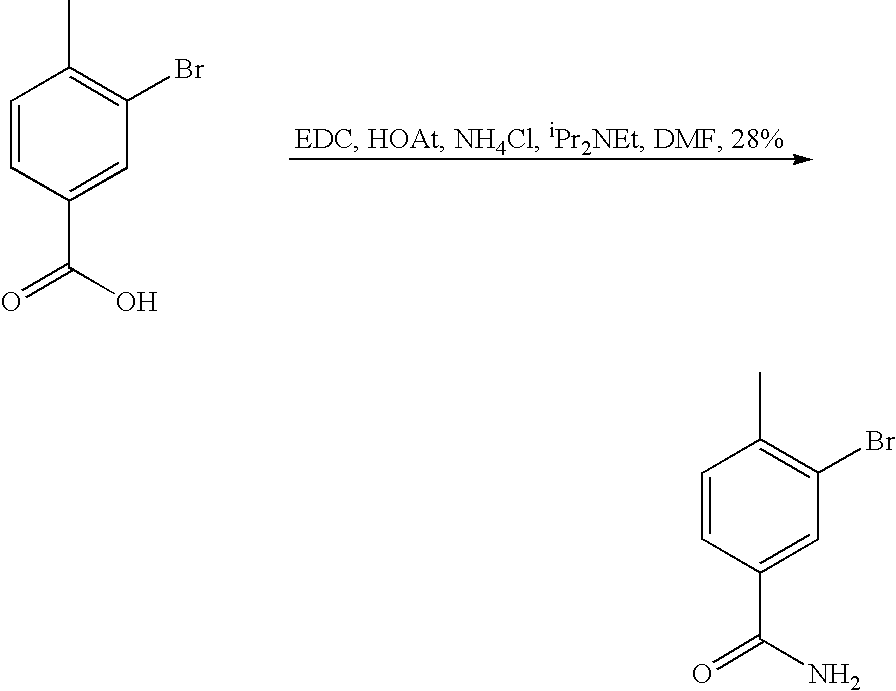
C1=CC(C(=O)O)=CC(Br)=C1C.C1=CC(C(=O)N)=CC(Br)=C1C
